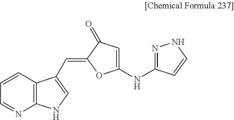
C12=C(C=CC=N1)C(C=C1OC(NC3=NNC=C3)=CC1=O)=CN2
